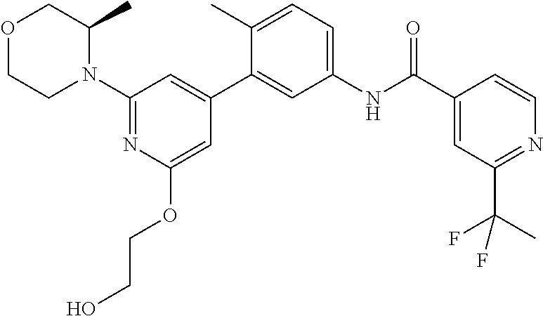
O1CCN(C2=NC(OCCO)=CC(C3=CC(NC(C4=CC(C(C)(F)F)=NC=C4)=O)=CC=C3C)=C2)C(C)C1
